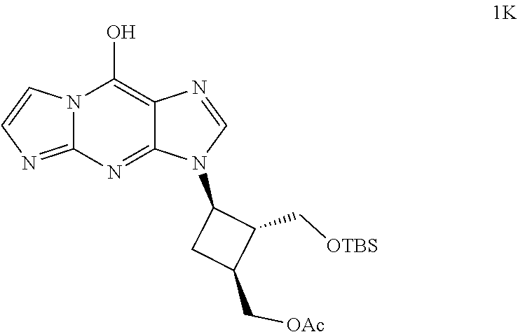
N12C(=NC=C1)N=C1C(=C2O)N=CN1C1CC(C[OAc])C1C[OTBS]
